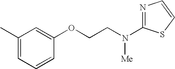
C1=CC(OCCN(C2=NC=CS2)[Me])=CC(C)=C1
